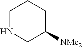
C1NCC([NMe2])CC1
